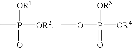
[OR1]P(C)([OR2])=O.[OR3]P(OC)([OR4])=O
